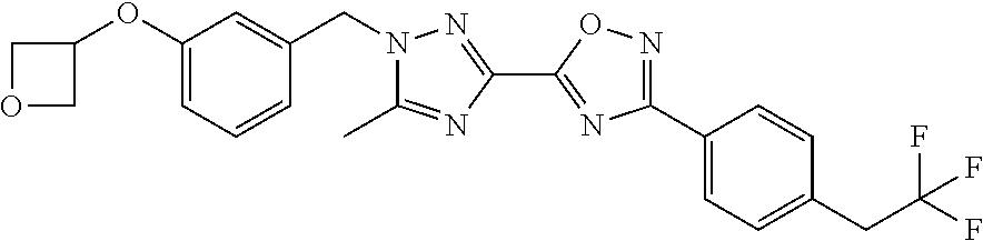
C1(OC2=CC=CC(CN3C(C)=NC(C4=NC(C5=CC=C(CC(F)(F)F)C=C5)=NO4)=N3)=C2)COC1
